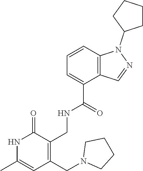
C12=C(C=CC=C1C(=O)NCC1=C(CN3CCCC3)C=C(C)NC1=O)N(C1CCCC1)N=C2
